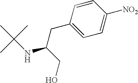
C1(CC(NC(C)(C)C)CO)=CC=C([NO2])C=C1
